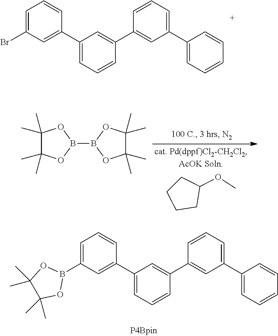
C1(C2=CC(Br)=CC=C2)=CC=CC(C2=CC(C3=CC=CC=C3)=CC=C2)=C1.C1CCCC1OC.C1(C)(C)C(C)(C)OB(B2OC(C)(C)C(C)(C)O2)O1.C1(C2=CC(B3OC(C)(C)C(C)(C)O3)=CC=C2)=CC=CC(C2=CC(C3=CC=CC=C3)=CC=C2)=C1
